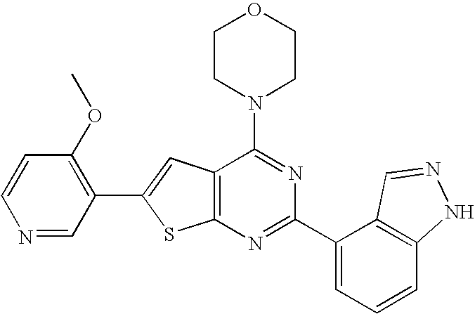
C1CN(C2=NC(C3=CC=CC4=C3C=NN4)=NC3=C2C=C(C2=C(OC)C=CN=C2)S3)CCO1
